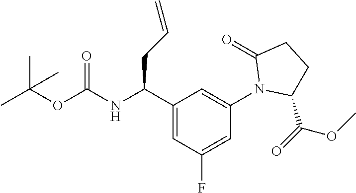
CC(OC(NC(C1=CC(F)=CC(N2C(=O)CCC2C(=O)OC)=C1)CC=C)=O)(C)C
